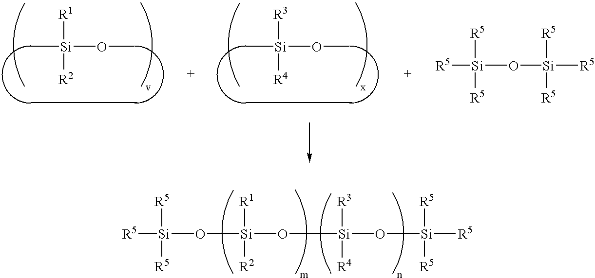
O([Si](O[Si]([R3])([R4])O[Si]([R5])([R5])[R5])([R1])[R2])[Si]([R5])([R5])[R5].C[Si]([R1])([R2])OC.C[Si]([R3])([R4])OC.[R5][Si]([R5])([R5])O[Si]([R5])([R5])[R5]
